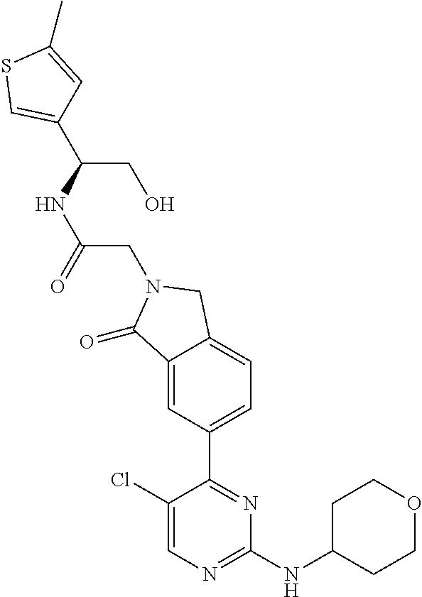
C1(Cl)=CN=C(NC2CCOCC2)N=C1C1=CC=C2C(=C1)C(=O)N(CC(NC(CO)C1=CSC(C)=C1)=O)C2
